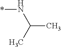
*NC(C)C
